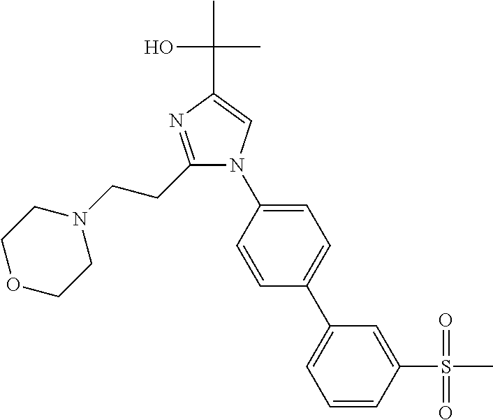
C1(CCN2CCOCC2)=NC(C(O)(C)C)=CN1C1=CC=C(C2=CC=CC(S(C)(=O)=O)=C2)C=C1
